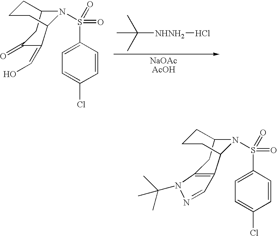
C12CC(=O)C(=CO)C(CCC1)N2S(=O)(=O)C1=CC=C(Cl)C=C1.[NaOAcAcOH].CC([NHNH2]Cl)(C)C.C12CC3=C(C(CCC1)N2S(=O)(=O)C1=CC=C(Cl)C=C1)C=NN3C(C)(C)C
